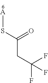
C(CC(F)(F)F)(=O)S[A]
